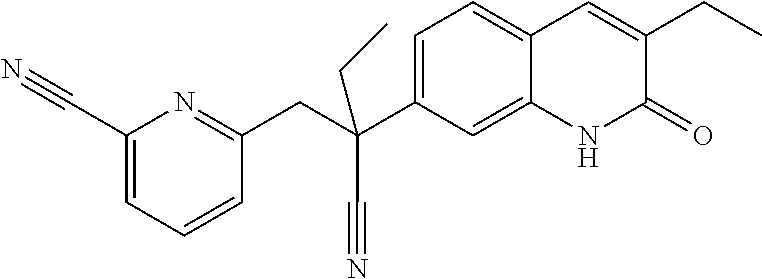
C(C1=CC=C2C(=C1)NC(=O)C(CC)=C2)(CC1=NC(C#N)=CC=C1)(C#N)CC
